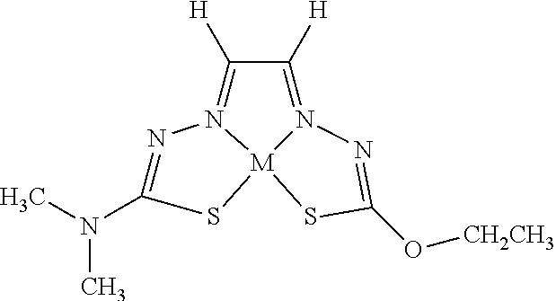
N1=C(N(C)C)S[M]23N1=C([H])C([H])=N2N=C(O[CH2CH3])S3
